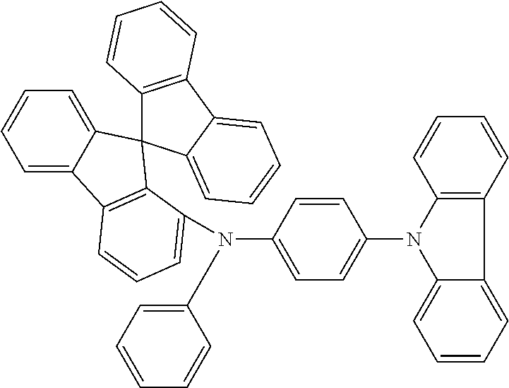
C1=C2C(=CC=C1)C1(C3=C2C=CC=C3N(C2=CC=C(N3C4=CC=CC=C4C4=C3C=CC=C4)C=C2)C2=CC=CC=C2)C2=C(C3=CC=CC=C13)C=CC=C2
